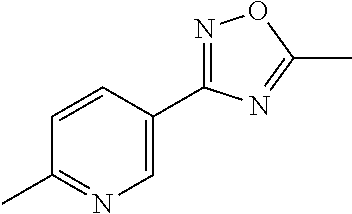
C1=CC(C)=NC=C1C1=NOC(C)=N1
